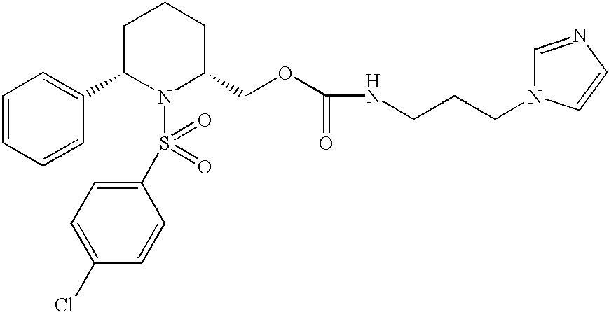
C1(C2N(S(C3=CC=C(Cl)C=C3)(=O)=O)C(COC(NCCCN3C=NC=C3)=O)CCC2)=CC=CC=C1
